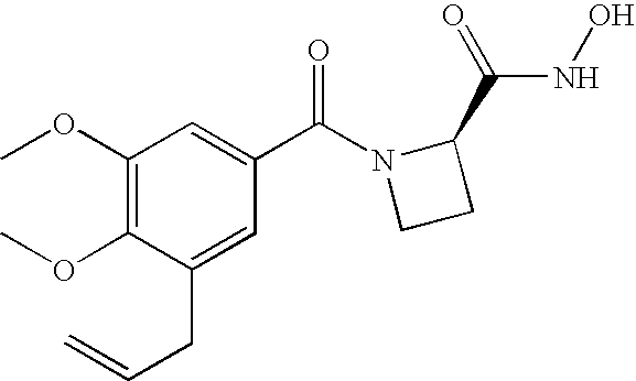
C1(OC)=C(OC)C(CC=C)=CC(C(N2CCC2C(NO)=O)=O)=C1
